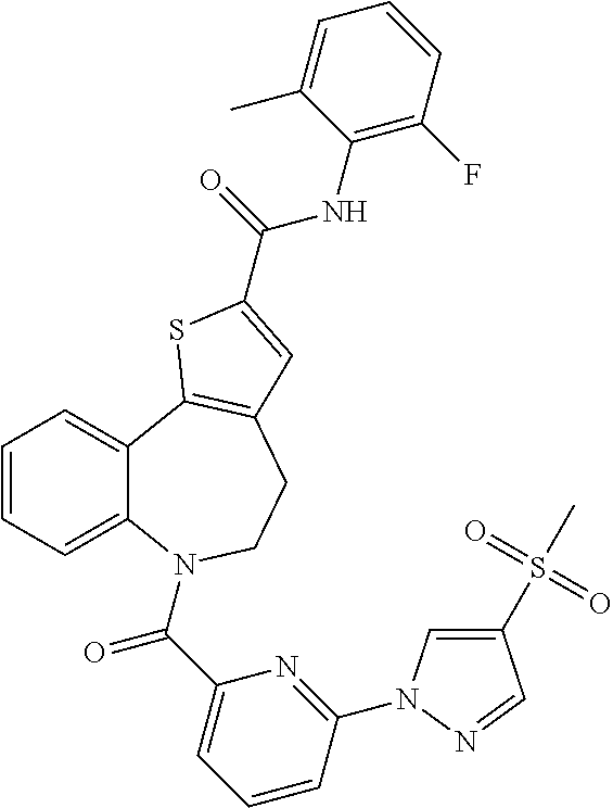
C1=CC=C2C(=C1)C1=C(CCN2C(C2=CC=CC(N3C=C(S(C)(=O)=O)C=N3)=N2)=O)C=C(C(NC2=C(F)C=CC=C2C)=O)S1
